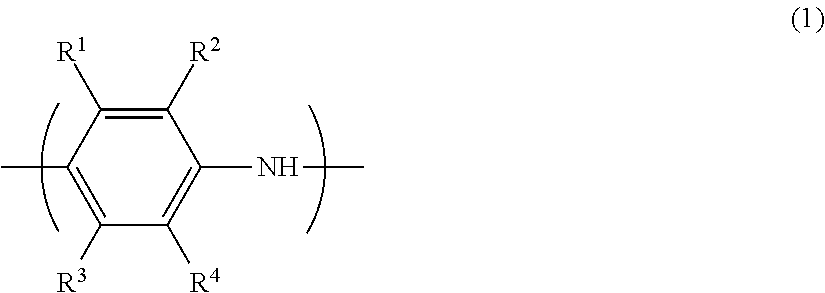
CC1=C([R3])C([R4])=C(NC)C([R2])=C1[R1]
